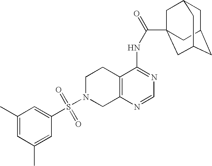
C1N(S(=O)(=O)C2=CC(C)=CC(C)=C2)CC2=C(C1)C(NC(=O)C13CC4CC(CC(C1)C4)C3)=NC=N2
